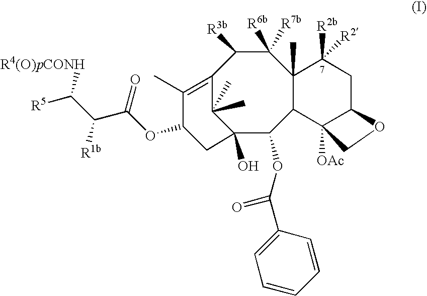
C12(O)C(OC(C3=CC=CC=C3)=O)C3C(C)(C([R6b])([R7b])C([R3b])C(=C(C)C(OC(C(C([R5])[R4(O)pCONH])[R1b])=O)C1)C2(C)C)C([R2b])([R2])CC1C3([OAc])CO1
